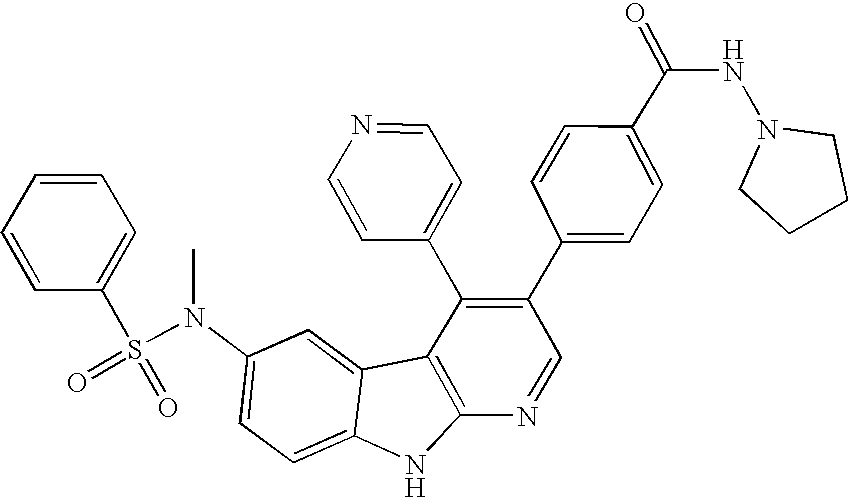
N(C1=CC=C2C(=C1)C1=C(N2)N=CC(C2=CC=C(C(=O)NN3CCCC3)C=C2)=C1C1=CC=NC=C1)(S(C1=CC=CC=C1)(=O)=O)C
